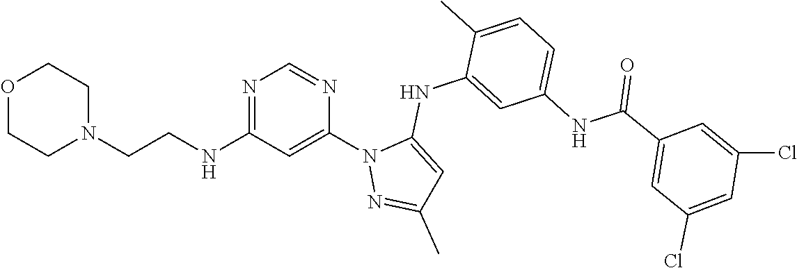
N1=C(NCCN2CCOCC2)C=C(N2N=C(C)C=C2NC2=CC(NC(=O)C3=CC(Cl)=CC(Cl)=C3)=CC=C2C)N=C1
